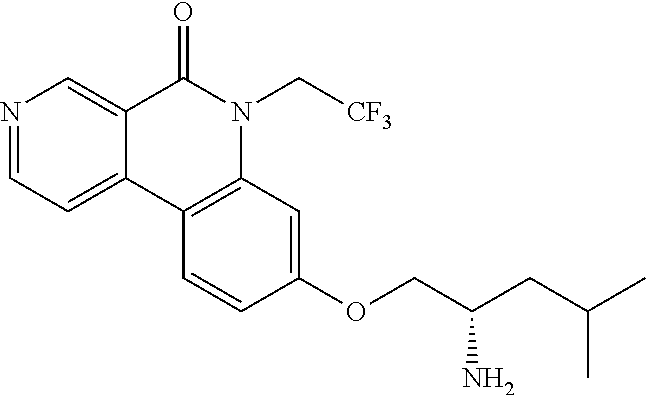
N1=CC=C2C(=C1)C(=O)N(C[CF3])C1=C2C=CC(OCC(CC(C)C)N)=C1
